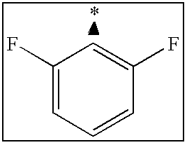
C1(F)=CC=CC(F)=C1
